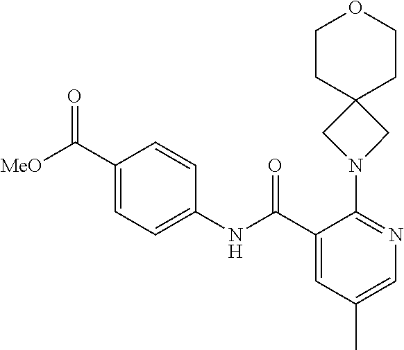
C1(C([MeO])=O)=CC=C(NC(C2=CC(C)=CN=C2N2CC3(C2)CCOCC3)=O)C=C1
